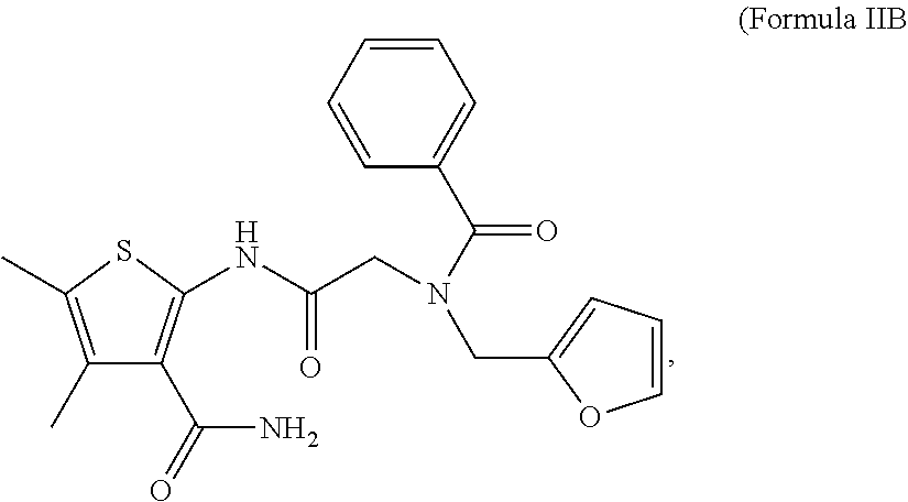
C1(C)=C(C)SC(NC(CN(C(C2=CC=CC=C2)=O)CC2=CC=CO2)=O)=C1C(=O)N
